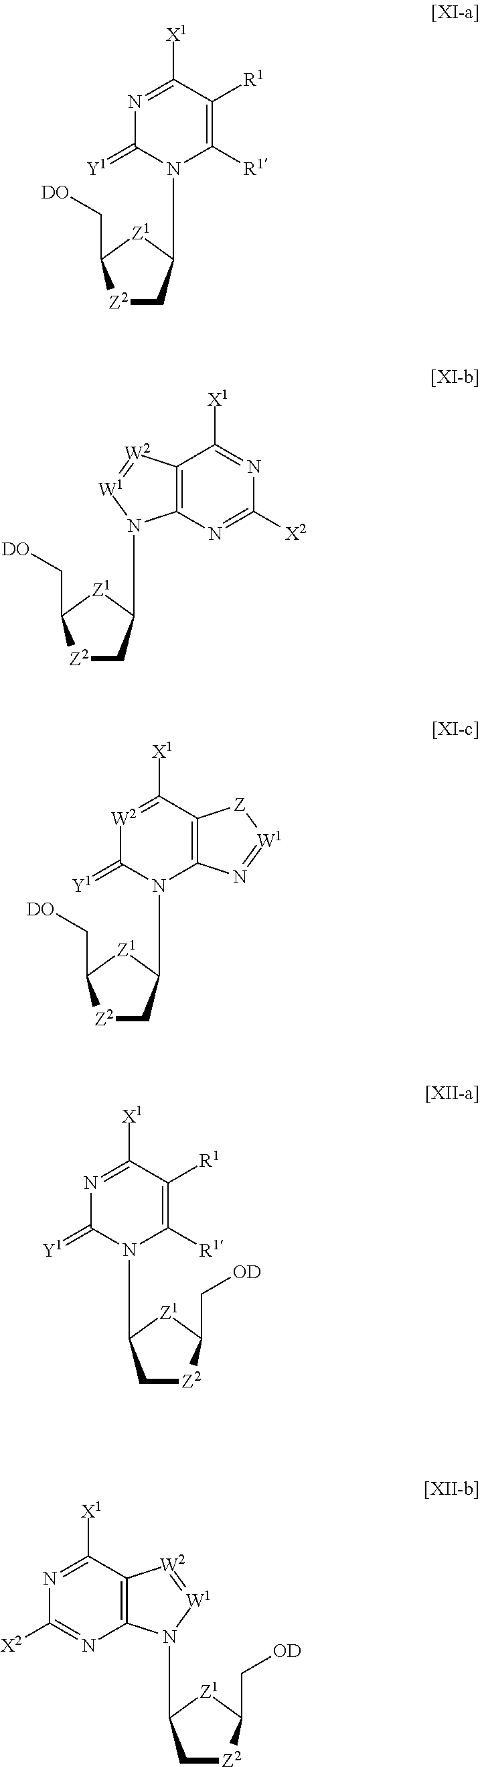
C1([R1])=C([R1])C([X1])=NC(=[Y1])N1C1C[Z2]C(C[DO])[Z1]1.C12=C([W2]=[W1]N1C1C[Z2]C(C[DO])[Z1]1)C([X1])=NC([X2])=N2.C12=C(C([X1])=[W2]C(=[Y1])N1C1C[Z2]C(C[DO])[Z1]1)[Z][W1]=N2.C1([R1])=C([R1])C([X1])=NC(=[Y1])N1C1C[Z2]C(C[OD])[Z1]1.C12=C(C([X1])=NC([X2])=N1)[W2]=[W1]N2C1C[Z2]C(C[OD])[Z1]1
